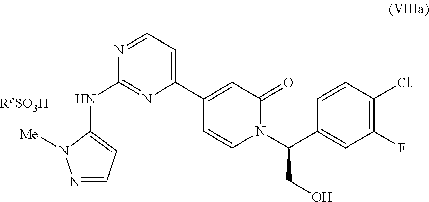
N1=CC=C(NC2=NC(C3=CC(=O)N(C(C4=CC(F)=C(Cl)C=C4)CO)C=C3)=CC=N2)N1[Me]
